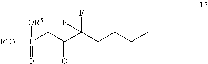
P(CC(C(CCCC)(F)F)=O)([R4O])(=O)[OR5]
